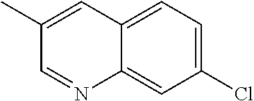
C12=CC=C(Cl)C=C1N=CC(C)=C2
